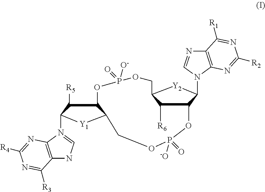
C1([R6])C2C(N3C=NC4=C3N=C([R2])N=C4[R1])[Y2]C1COP(=O)([O-])OC1C([R5])C(N3=CNC4=C3N=C([R4])N=C4[R3])[Y1]C1COP(=O)([O-])O2
